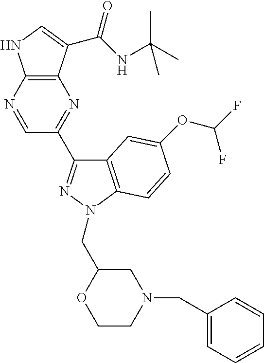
C12=C(C(C(NC(C)(C)C)=O)=CN1)N=C(C1=NN(CC3OCCN(CC4=CC=CC=C4)C3)C3=C1C=C(OC(F)F)C=C3)C=N2
